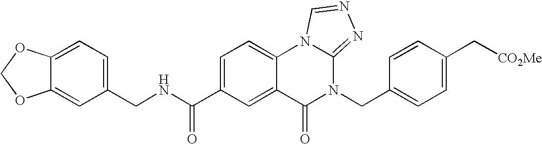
C1(CNC(C2=CC=C3C(=C2)C(=O)N(CC2=CC=C(C[CO2Me])C=C2)C2=NN=CN32)=O)=CC=C2C(=C1)OCO2
